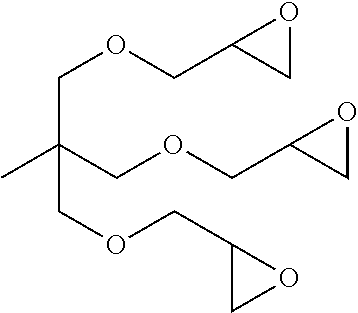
C(OCC1CO1)C(COCC1CO1)(C)COCC1CO1
